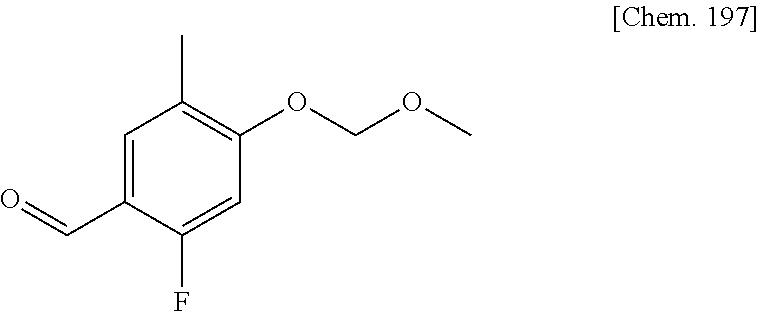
C1=C(C=O)C(F)=CC(OCOC)=C1C
